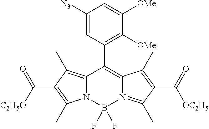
C12=C(C)C(C([C2H5O])=O)=C(C)N1B(F)(F)N1=C(C)C(C(=O)[OC2H5])=C(C)C1=C2C1=C([OMe])C([OMe])=CC([N3])=C1
